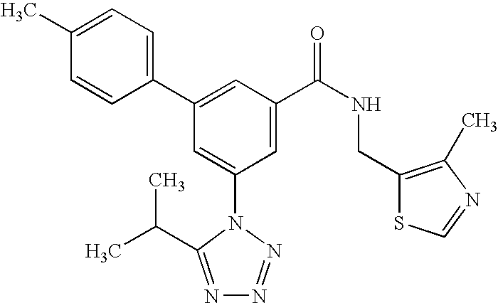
C1(C2=CC(C(NCC3=C(C)N=CS3)=O)=CC(N3C(C(C)C)=NN=N3)=C2)=CC=C(C)C=C1
